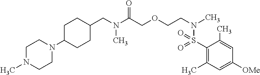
N(C(COCCN(C)S(=O)(=O)C1=C(C)C=C([OMe])C=C1C)=O)(C)CC1CCC(N2CCN(C)CC2)CC1
